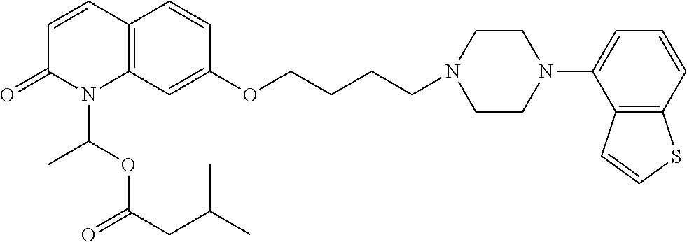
C1=CC2=C(N(C(OC(CC(C)C)=O)C)C1=O)C=C(OCCCCN1CCN(C3=CC=CC4=C3C=CS4)CC1)C=C2
